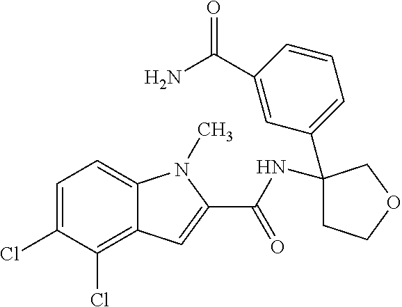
C1=C(Cl)C(Cl)=C2C(=C1)N(C)C(C(NC1(C3=CC=CC(C(N)=O)=C3)CCOC1)=O)=C2
